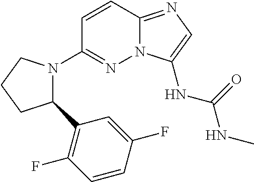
C1=CC2=NC=C(NC(=O)NC)N2N=C1N1C(C2=C(F)C=CC(F)=C2)CCC1
